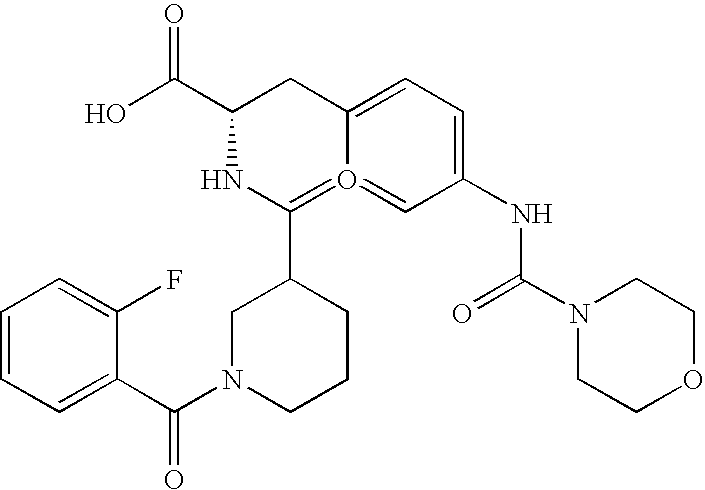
C1=CC=C(C(N2CCCC(C3=O4=CC(NC(N5CCOCC5)=O)=CC=C4CC(C(O)=O)N3)C2)=O)C(F)=C1
